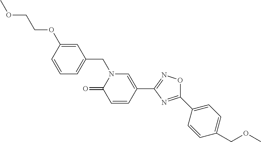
C1=CC(OCCOC)=CC(CN2C(=O)C=CC(C3=NOC(C4=CC=C(COC)C=C4)=N3)=C2)=C1
